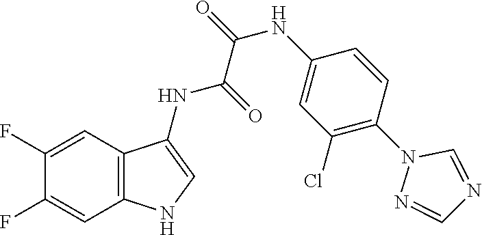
C1(F)=CC2=C(C=C1F)NC=C2NC(=O)C(=O)NC1=CC(Cl)=C(N2N=CN=C2)C=C1
